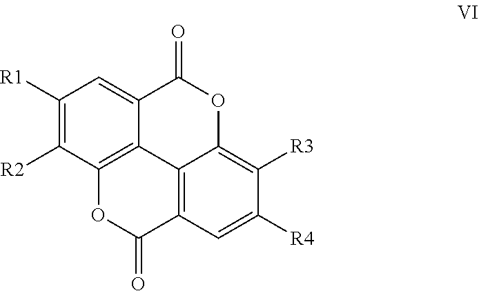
C12=C3C=C([R4])C([R3])=C1OC(=O)C1=CC([R1])=C([R2])C(=C21)OC3=O
